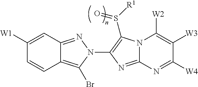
C12=C(Br)N(C3=C(S([R1])=O)N4C(=N3)N=C([W4])C([W3])=C4[W2])N=C1C=C([W1])C=C2
